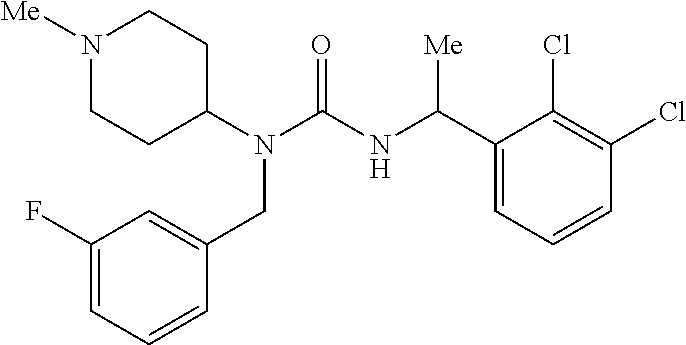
N1([Me])CCC(N(C(=O)NC(C2=CC=CC(Cl)=C2Cl)[Me])CC2=CC(F)=CC=C2)CC1
